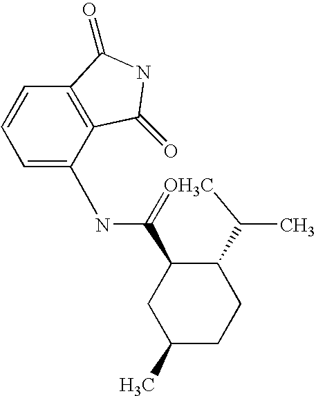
C1=CC=C(NC2=[OH3C]C(C)C3C2CC(C)CC3)C2=C1C(=O)NC2=O
